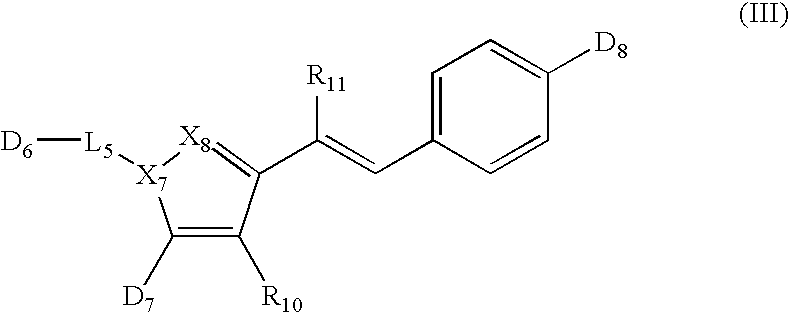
[D6][L5][X7]1C([D7])=C([R10])C(C([R11])=CC2=CC=C([D8])C=C2)=[X8]1
